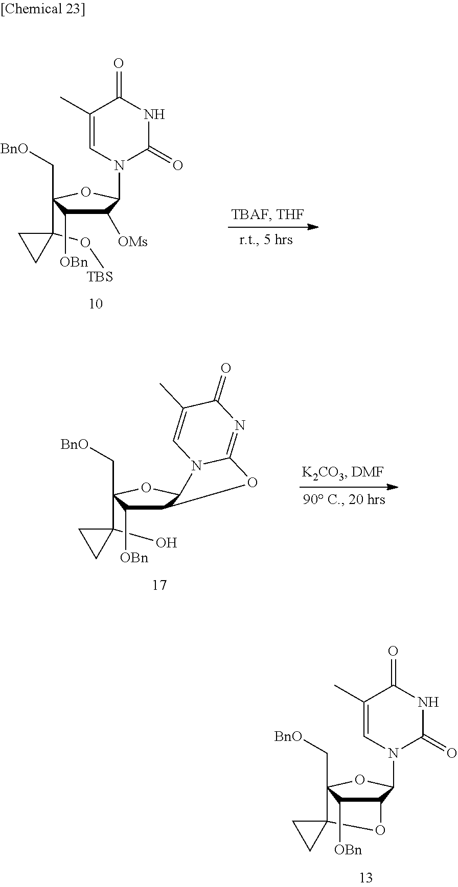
C1([OMs])C(N2C(=O)NC(=O)C(C)=C2)OC(C[BnO])(C2(O[TBS])CC2)C1[OBn].C1(C2(C[BnO])C([OBn])C3OC4=NC(=O)C(C)=CN4C3O2)(O)CC1.C12C(N3C(=O)NC(=O)C(C)=C3)OC(C[BnO])(C3(CC3)O1)C2[OBn]
